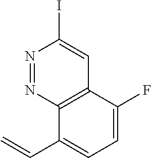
N1=NC2=C(C=C1I)C(F)=CC=C2C=C
